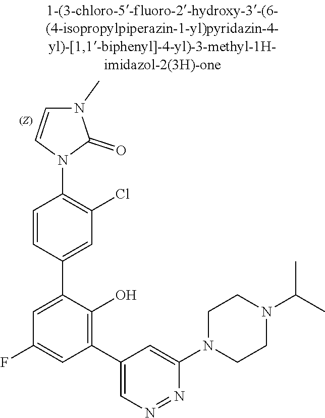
C1CN(C2=CC(C3=C(O)C(C4=CC(Cl)=C(N5C=CN(C)C5=O)C=C4)=CC(F)=C3)=CN=N2)CCN1C(C)C
